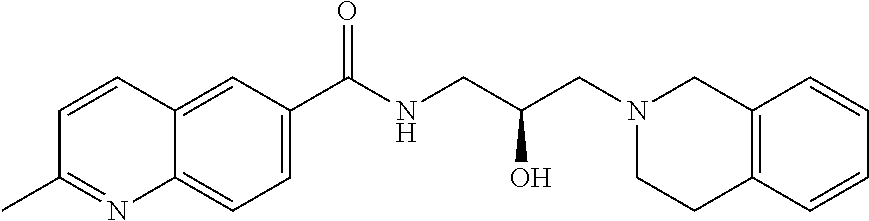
C12=CC=C(C(NCC(CN3CC4=C(CC3)C=CC=C4)O)=O)C=C1C=CC(C)=N2
